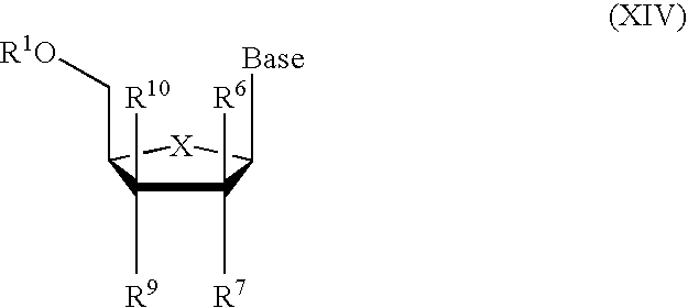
[Base]C1C([R7])([R6])C([R9])([R10])C(C[R1O])[X]1
